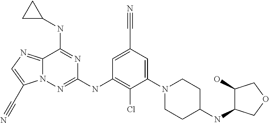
C1=C(C#N)C=C(N2CCC(NC3C(O)COC3)CC2)C(Cl)=C1NC1=NN2C(=NC=C2C#N)C(NC2CC2)=N1
